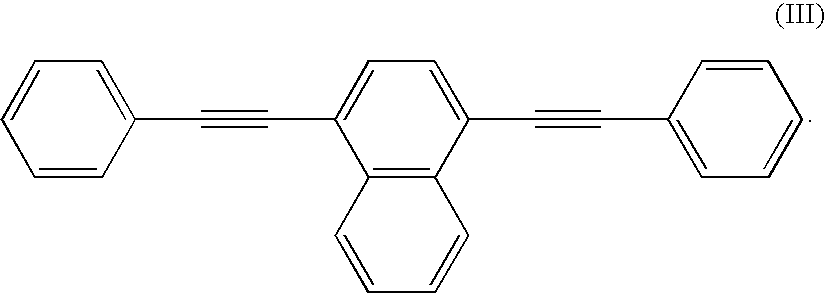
C1=CC=C(C#CC2=CC=C(C#CC3=CC=CC=C3)C3=C2C=CC=C3)C=C1
